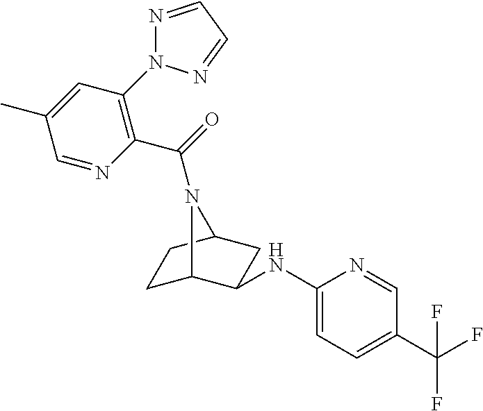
C1C2C(NC3=CC=C(C(F)(F)F)C=N3)CC(C1)N2C(=O)C1=C(N2N=CC=N2)C=C(C)C=N1
